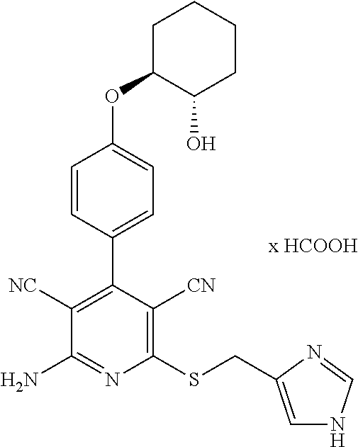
C1(SCC2=CNC=N2)=C([CN])C(C2=CC=C(OC3C(O)CCCC3)C=C2)=C([NC])C(N)=N1
